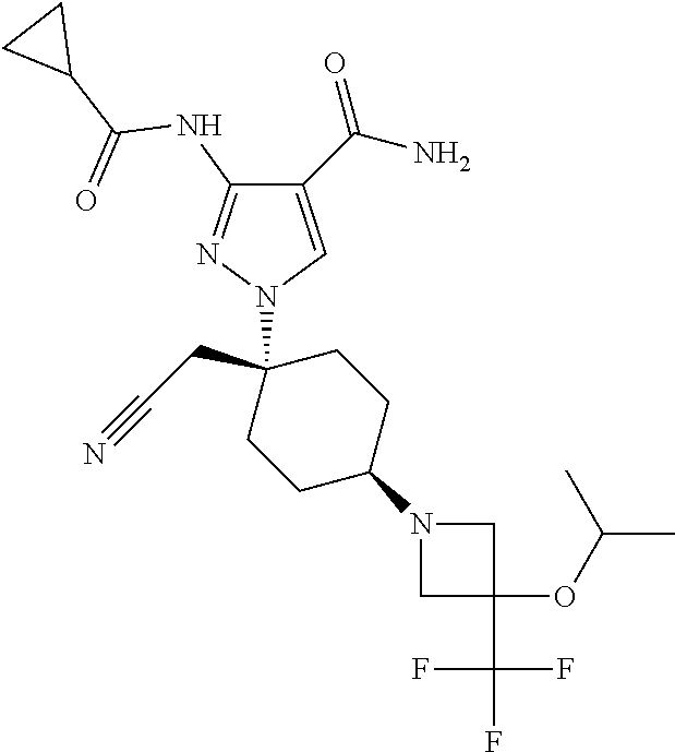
C1(C(N)=O)=CN(C2(CC#N)CCC(N3CC(OC(C)C)(C(F)(F)F)C3)CC2)N=C1NC(C1CC1)=O
